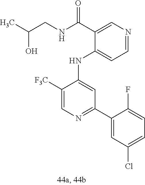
C1(NC2=CC(C3=CC(Cl)=CC=C3F)=NC=C2[F3C])=CC=NC=C1C(NCC(C)O)=O
